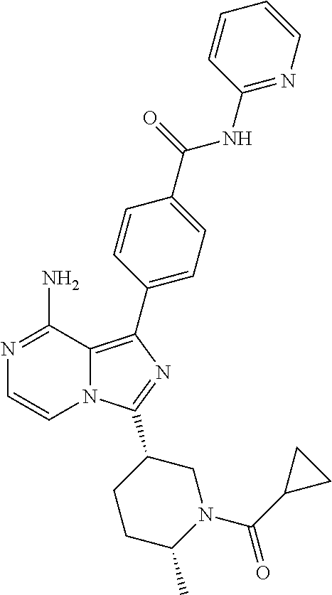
N12C(=C(C3=CC=C(C(=O)NC4=NC=CC=C4)C=C3)N=C1C1CCC(C)N(C(C3CC3)=O)C1)C(N)=NC=C2
